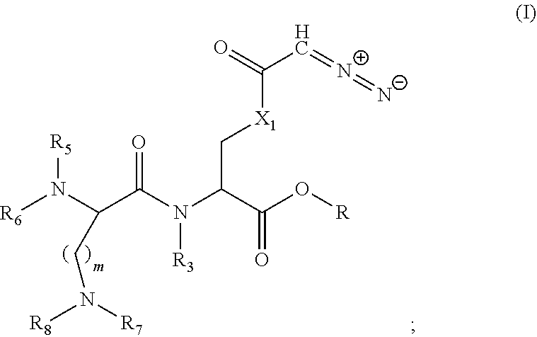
C([X1]CC(N(C(C(N([R6])[R5])CN([R7])[R8])=O)[R3])C(=O)O[R])(=O)C=[N+]=[N-]
